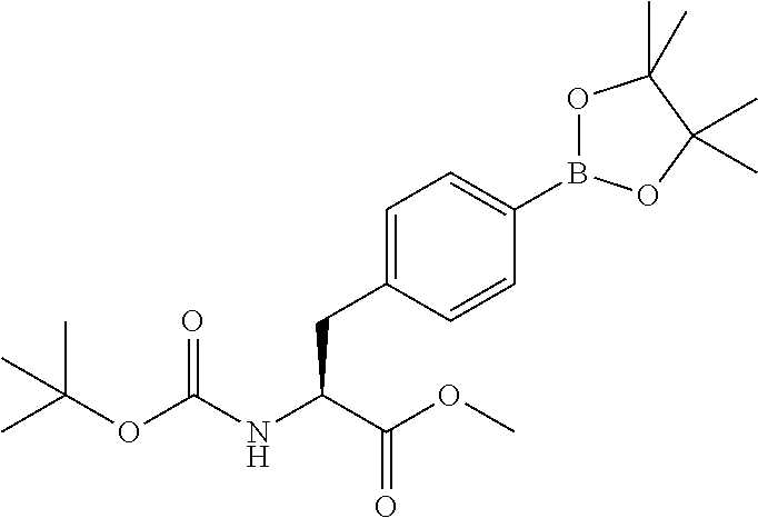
C1(B2OC(C)(C)C(C)(C)O2)=CC=C(CC(C(=O)OC)NC(=O)OC(C)(C)C)C=C1
